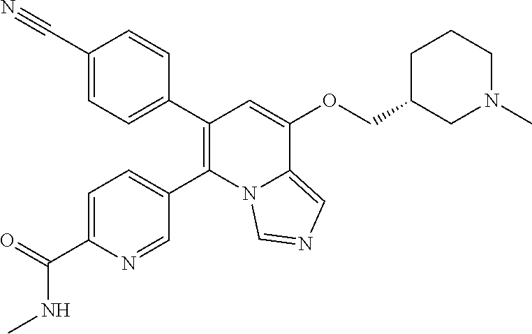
C1(C#N)=CC=C(C2=C(C3=CC=C(C(=O)NC)N=C3)N3C(=CN=C3)C(OCC3CN(C)CCC3)=C2)C=C1
